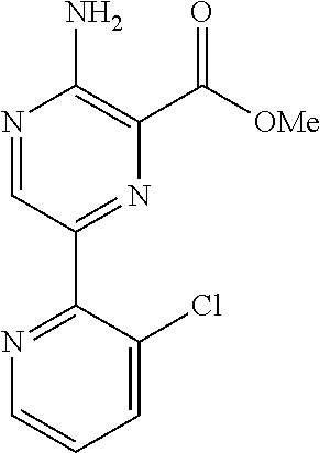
[OMe]C(C1=C(N)N=CC(C2=NC=CC=C2Cl)=N1)=O
